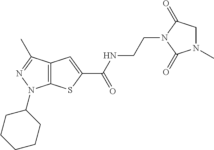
C(CNC(=O)C1=CC2=C(S1)N(C1CCCCC1)N=C2C)N1C(=O)CN(C)C1=O
